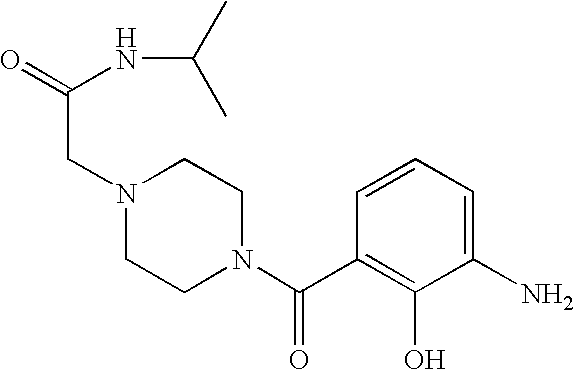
C(=O)(C1=C(O)C(N)=CC=C1)N1CCN(CC(NC(C)C)=O)CC1
